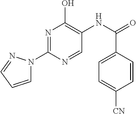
N1=C(N2C=CC=N2)N=CC(NC(=O)C2=CC=C([CN])C=C2)=C1O
